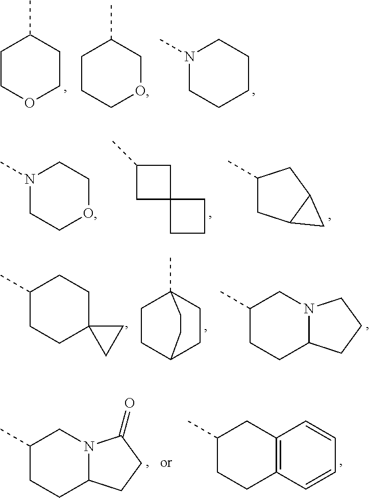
C1COCCC1C.C1CCOCC1C.N1(C)CCCCC1.N1(C)CCOCC1.C1C2(CC1C)CCC2.C1(C)CC2C(C1)C2.C1(C)CCC2(CC1)CC2.C1(C)CCC2N(C1)CCC2.C1CC2CCC1(C)CC2.C1(C)CCC2N(C1)C(=O)CC2.C12=C(C=CC=C1)CCC(C)C2
